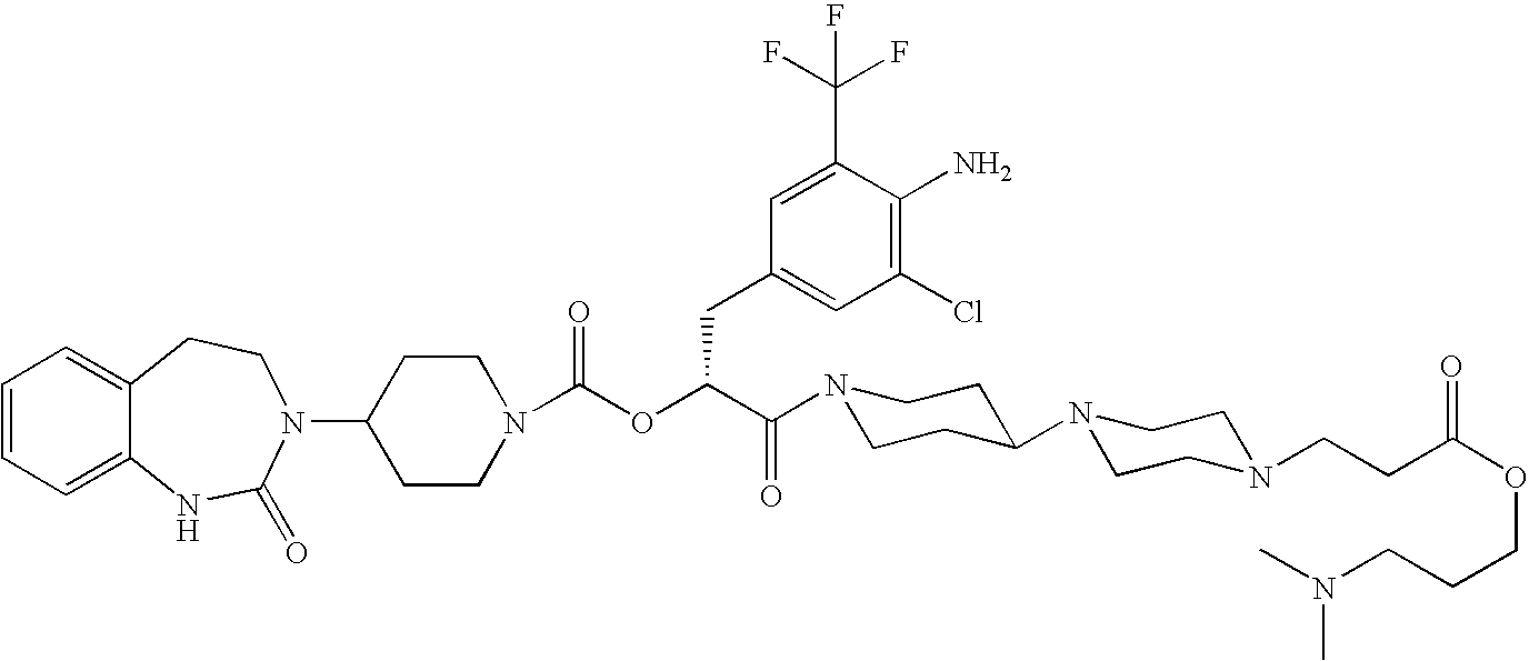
C12=CC=CC=C1NC(=O)N(C1CCN(C(OC(C(=O)N3CCC(N4CCN(CCC(OCCCN(C)C)=O)CC4)CC3)CC3=CC(Cl)=C(N)C(C(F)(F)F)=C3)=O)CC1)CC2
